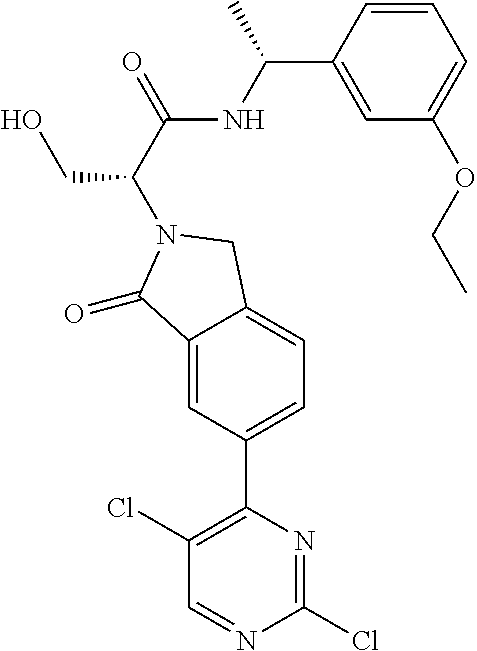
C1=C(C(NC(C(CO)N2CC3=CC=C(C4=C(Cl)C=NC(Cl)=N4)C=C3C2=O)=O)C)C=CC=C1OCC
